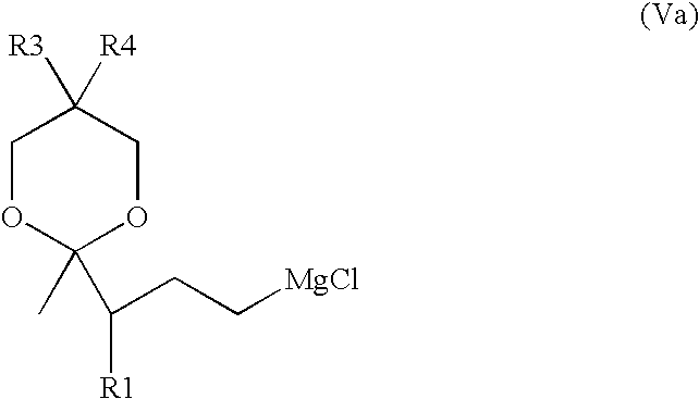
C1OC(C)(C([R1])CC[MgCl])OCC1([R3])[R4]
